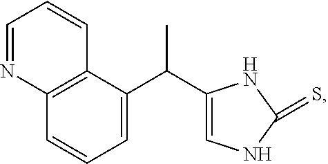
C1=C(C(C2=CNC(=S)N2)C)C2=C(C=C1)N=CC=C2
